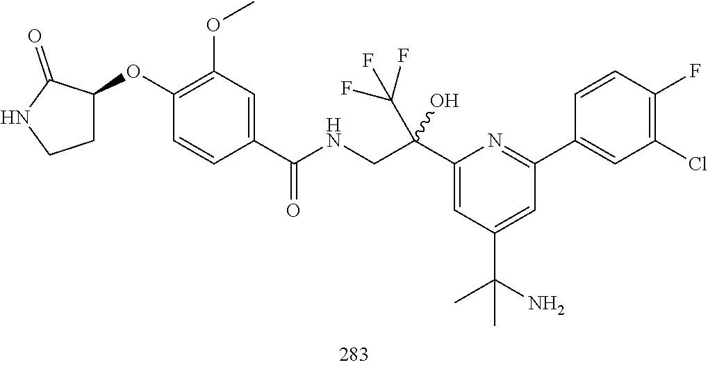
C1(C(NCC(C2=CC(C(N)(C)C)=CC(C3=CC(Cl)=C(F)C=C3)=N2)(O)C(F)(F)F)=O)=CC(OC)=C(OC2CCNC2=O)C=C1
